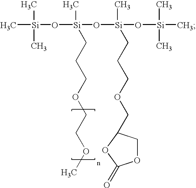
C[Si](O[Si](O[Si](O[Si](C)(C)C)(CCCOCC1COC(=O)O1)C)(C)CCCOCCOC)(C)C
